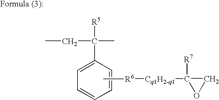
C1(C(C)(CC)[R5])=CC=CC=C1.C1([R7])([Cq1H2-q1][R6]C)OC1
